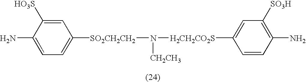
N([CH2CH3])([H2CH2CO2S]C1=CC([SO3H])=C(N)C=C1)[SO2CH2CH2]C1=CC=C(N)C([HO3S])=C1
